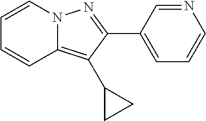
C1=CN2C(=C(C3CC3)C(C3=CC=CN=C3)=N2)C=C1
